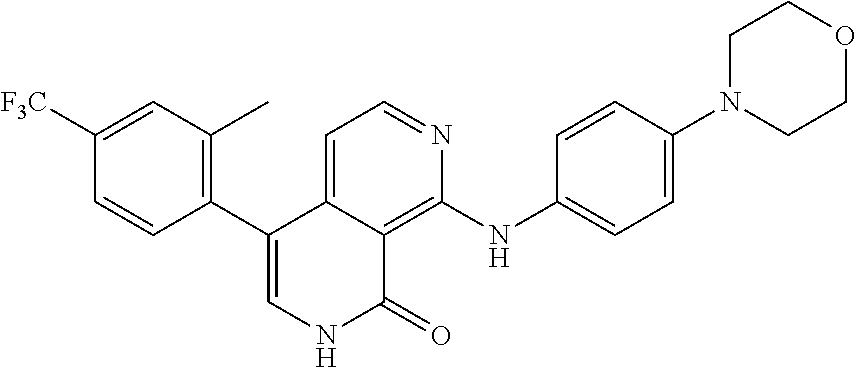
C1=NC(NC2=CC=C(N3CCOCC3)C=C2)=C2C(=C1)C(C1=C(C)C=C([F3C])C=C1)=CNC2=O
